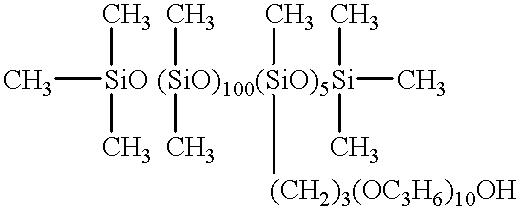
C[SiO](C)C.[(SiO)100(SiO)5Si](C)(C)(C)(C)([(CH2)3(OC3H6)10OH])(C)C
